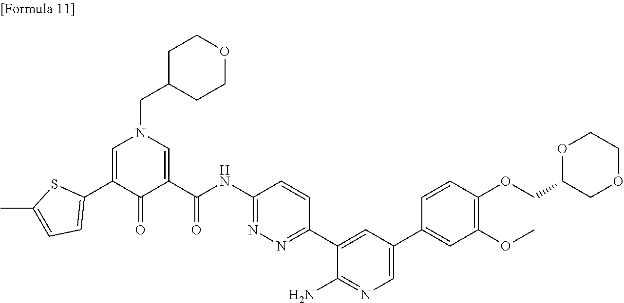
C1(NC(=O)C2=CN(CC3CCOCC3)C=C(C3=CC=C(C)S3)C2=O)=NN=C(C2=CC(C3=CC(OC)=C(OCC4COCCO4)C=C3)=CN=C2N)C=C1
